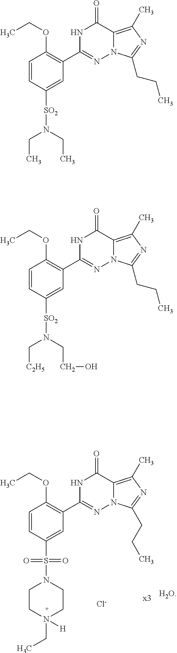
C1=CC([SO2]N(CC)CC)=CC(C2=NN3C(=C(C)N=C3CCC)C(=O)N2)=C1OCC.C1=CC([SO2]N(C[C2H5])CCO)=CC(C2=NN3C(=C(C)N=C3CCC)C(=O)N2)=C1OCC.C1=CC(S(N2CCN(CC)([H])CC2)(=O)=O)=CC(C2=NN3C(=C(C)N=C3CCC)C(=O)N2)=C1OCC.[Cl-].[H2O]
